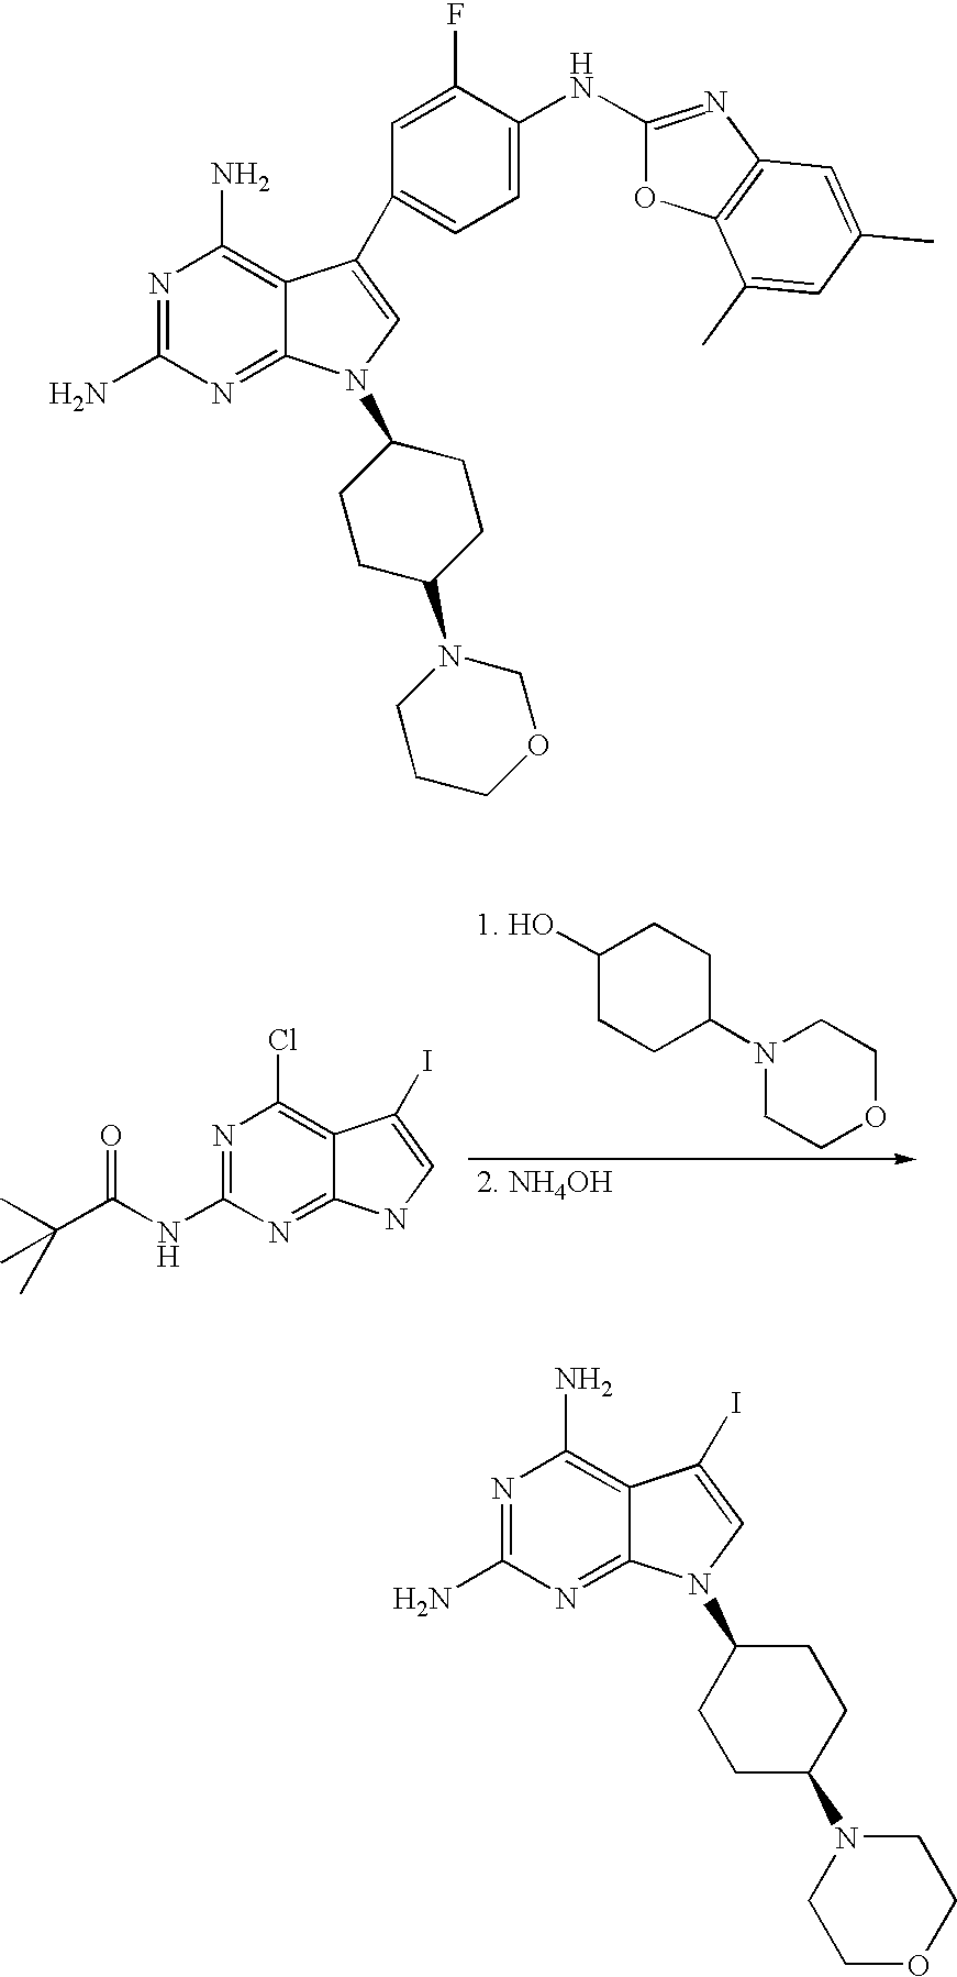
C1([1. HO])CCC(N2CCOCC2)CC1.N1=C(NC(C(C)(C)C)=O)N=C2C(=C1Cl)C(I)=CN2.N1=C(N)N=C2C(=C1N)C(C1=CC=C(NC3=NC4=C(O3)C(C)=CC(C)=C4)C(F)=C1)=CN2C1CCC(N2CCCOC2)CC1.N1=C(N)N=C2C(=C1N)C(I)=CN2C1CCC(N2CCOCC2)CC1
